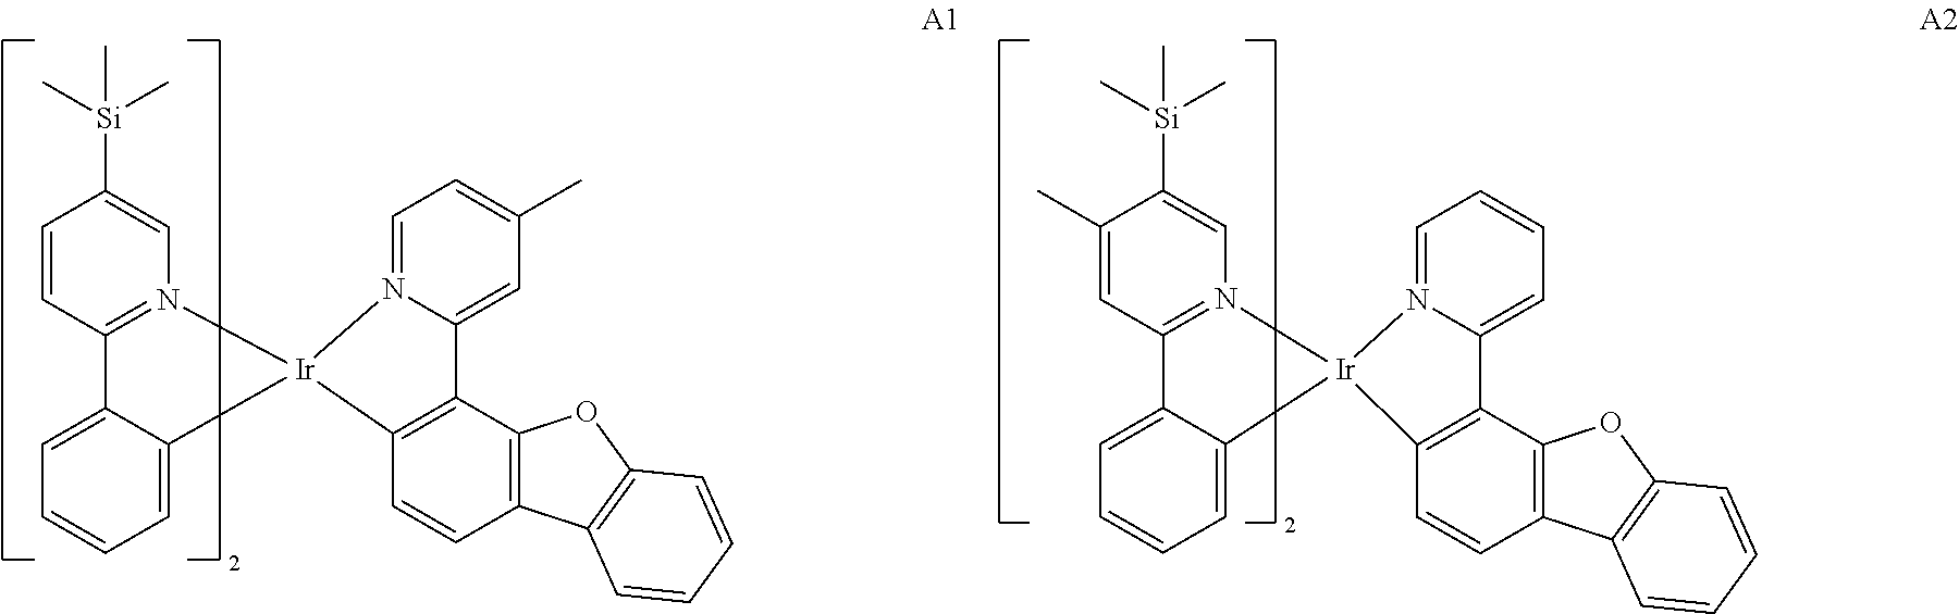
C1=C([Si](C)(C)C)C=CC2=N1[Ir]1(C3=CC=CC=C23)N2=CC=C(C)C=C2C2=C1C=CC1=C2OC2=C1C=CC=C2.C1=CC=N2C(=C1)C1=C(C=CC3=C1OC1=C3C=CC=C1)[Ir]21N2=C(C=C(C)C([Si](C)(C)C)=C2)C2=CC=CC=C21
